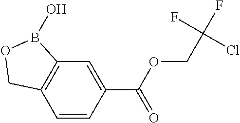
C12=C(C=CC(C(OCC(Cl)(F)F)=O)=C1)COB2O
